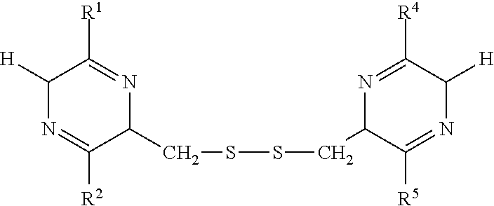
C1([H])N=C([R2])C(CSSCC2C([R5])=NC([H])C([R4])=N2)N=C1[R1]
